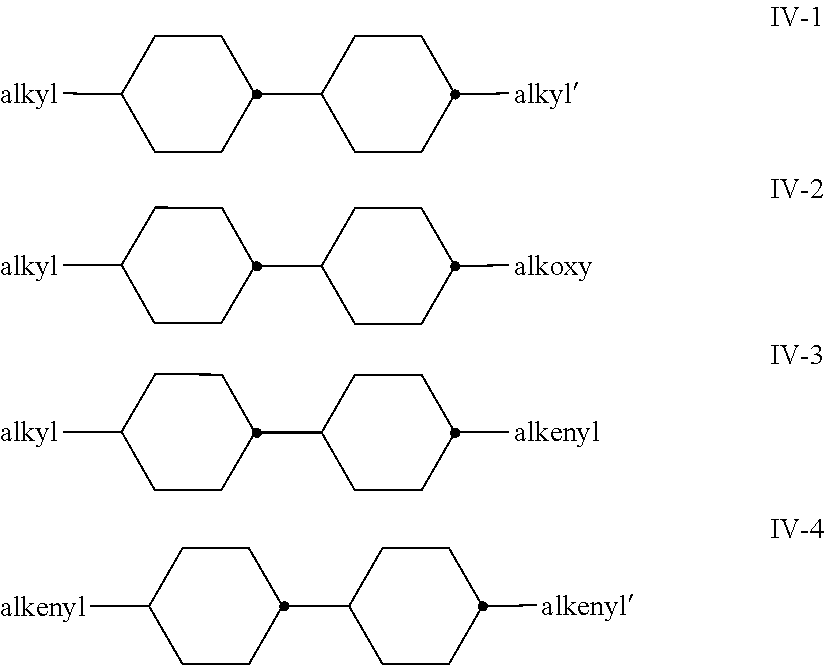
C1(C2CCC([alkyl])CC2)CCC([alkyl])CC1.C1(C2CCC([alkoxy])CC2)CCC([alkyl])CC1.C1(C2CCC([alkenyl])CC2)CCC([alkyl])CC1.C1(C2CCC([alkenyl])CC2)CCC([alkenyl])CC1
